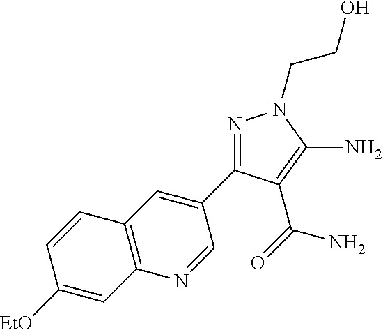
[EtO]C1=CC2=C(C=C1)C=C(C1=NN(CCO)C(N)=C1C(=O)N)C=N2
